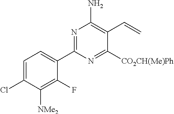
C1(C2=NC(N)=C(C=C)C([CO2CH(Me)Ph])=N2)=CC=C(Cl)C([NMe2])=C1F
